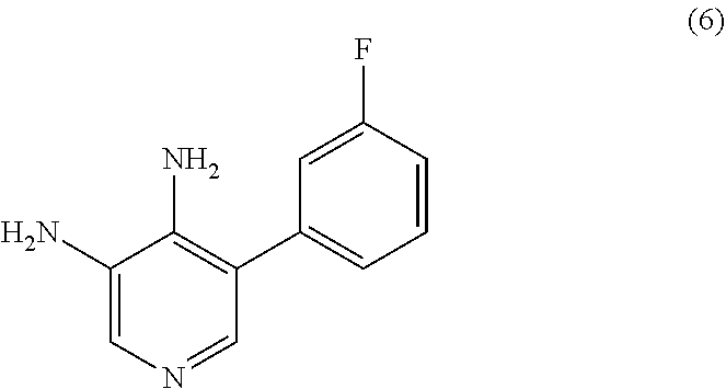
C1=CC=C(C2=C(N)C(N)=CN=C2)C=C1F
